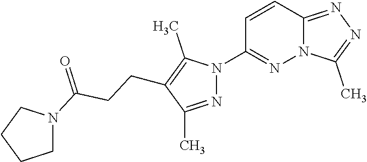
C12=NN=C(C)N1N=C(N1N=C(C)C(CCC(N3CCCC3)=O)=C1C)C=C2
